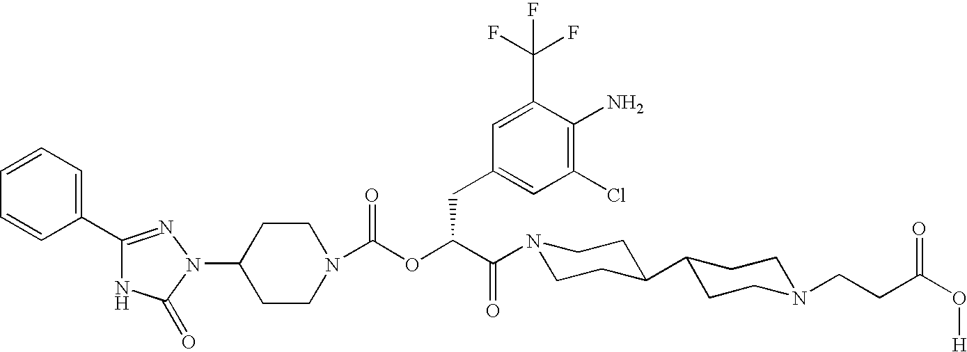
C1(N2C(=O)NC(C3=CC=CC=C3)=N2)CCN(C(OC(C(N2CCC(C3CCN(CCC(O[H])=O)CC3)CC2)=O)CC2=CC(Cl)=C(N)C(C(F)(F)F)=C2)=O)CC1
